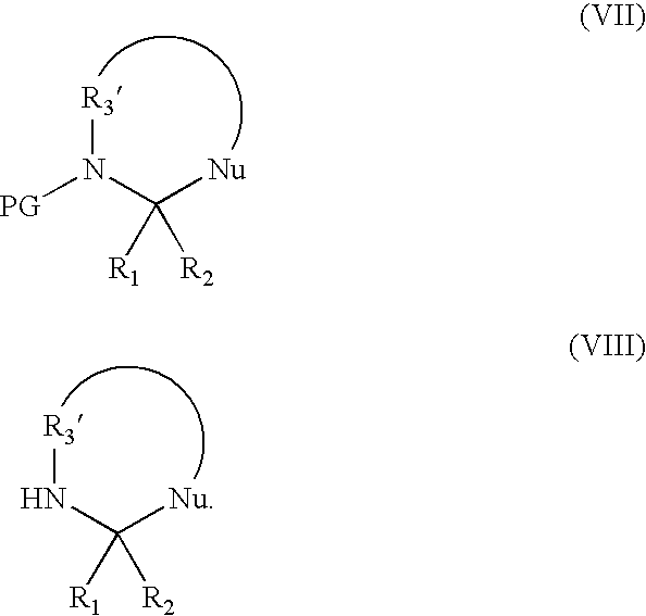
[PG]N(C([Nu])([R1])[R2])[R3].N(C([Nu])([R1])[R2])[R3]
